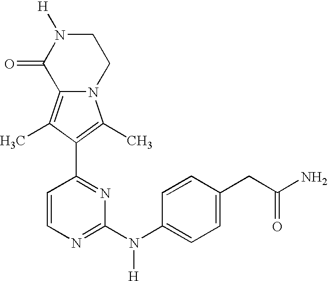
N12C(=C(C)C(C3=NC(N(C4=CC=C(CC(=O)N)C=C4)[H])=NC=C3)=C1C)C(=O)N([H])CC2
